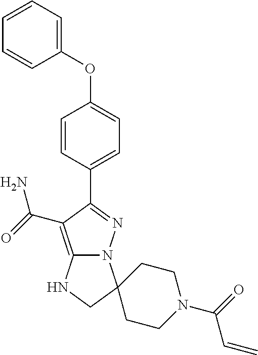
C1(OC2=CC=C(C3=NN4C(=C3C(=O)N)NCC43CCN(C(=O)C=C)CC3)C=C2)=CC=CC=C1
